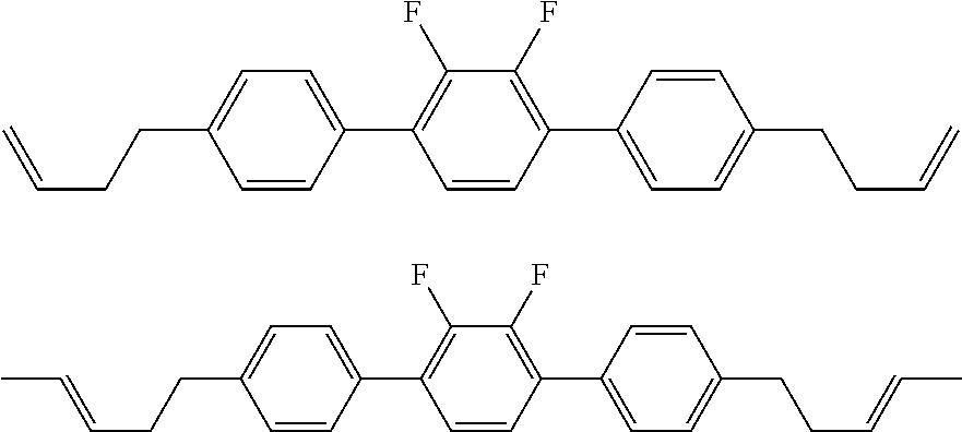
C1=CC(C2=CC=C(CCC=C)C=C2)=C(F)C(F)=C1C1=CC=C(CCC=C)C=C1.C1=CC(C2=CC=C(CCC=CC)C=C2)=C(F)C(F)=C1C1=CC=C(CCC=CC)C=C1
